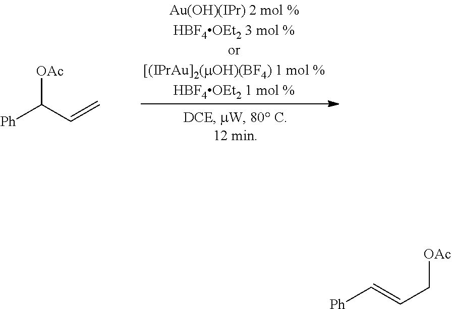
[Ph]C([OAc])C=C.[Ph]C=CC[OAc]
